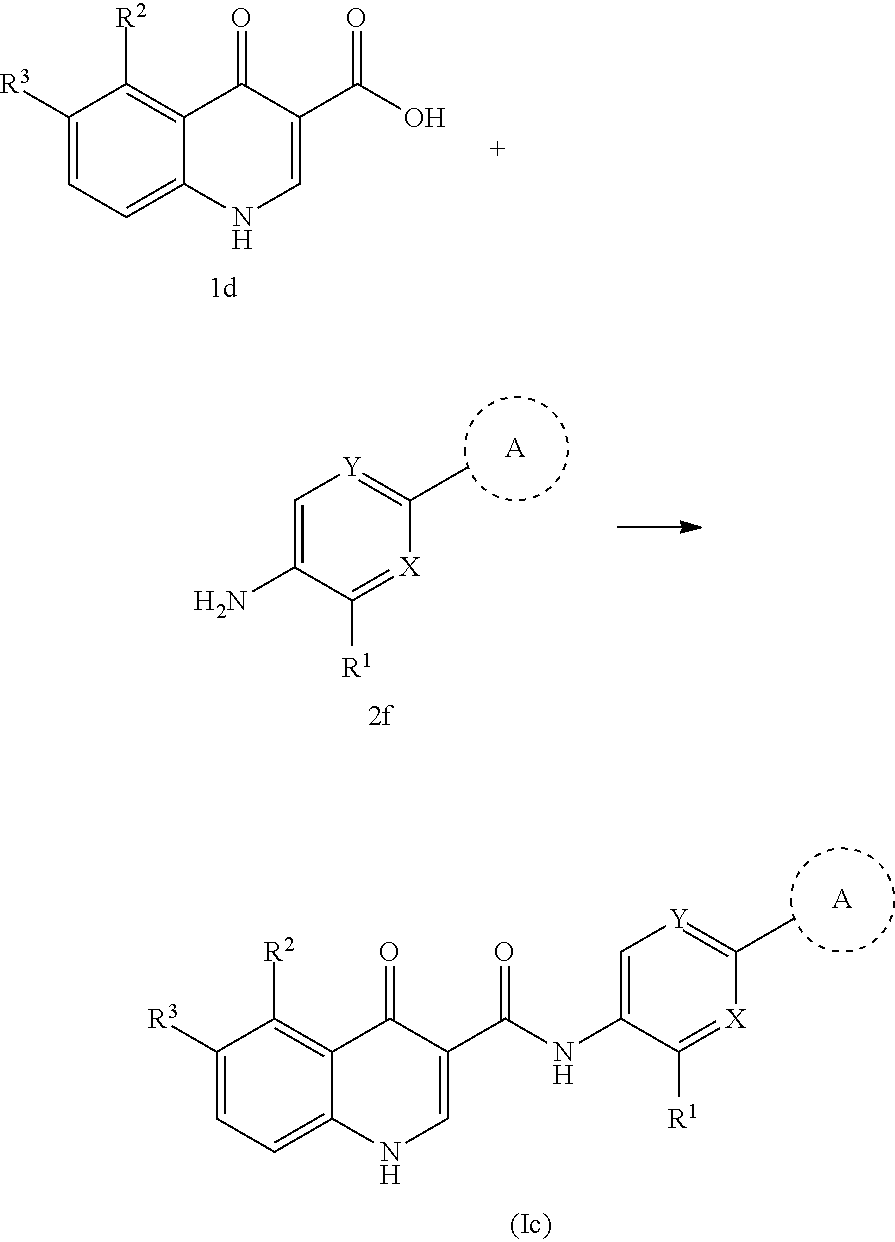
[A].C1([R3])=CC=C2C(=C1[R2])C(=O)C(C(NC1=C[Y]=C(C)[X]=C1[R1])=O)=CN2.C1([R3])=CC=C2C(=C1[R2])C(=O)C(C(O)=O)=CN2.[A].NC1=C[Y]=C(C)[X]=C1[R1]
